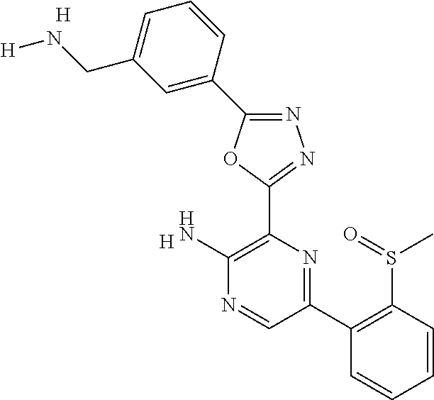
[H].C1(N)=C(C2=NN=C(C3=CC(CN[H])=CC=C3)O2)N=C(C2=C(S(C)=O)C=CC=C2)C=N1.[H]
